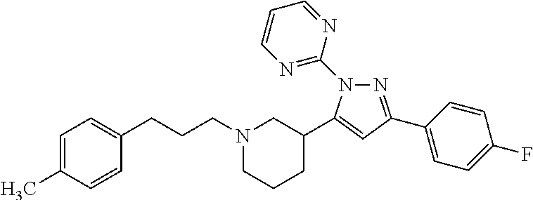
N1=C(C2=CC=C(F)C=C2)C=C(C2CN(CCCC3=CC=C(C)C=C3)CCC2)N1C1=NC=CC=N1
